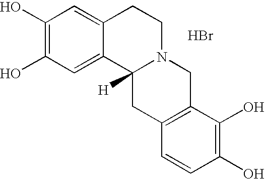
Br.C1(O)=C(O)C=C2C(=C1)C1([H])N(CC2)CC2=C(C1)C=CC(O)=C2O
